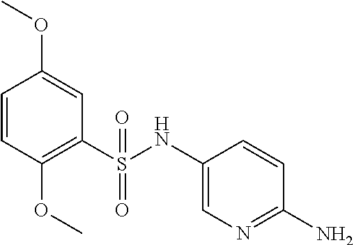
C1(S(NC2=CN=C(N)C=C2)(=O)=O)=C(OC)C=CC(OC)=C1
